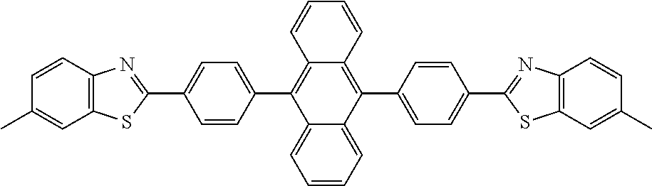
C12=C(C3=CC=C(C4=NC5=C(S4)C=C(C)C=C5)C=C3)C3=CC=CC=C3C(C3=CC=C(C4=NC5=C(S4)C=C(C)C=C5)C=C3)=C1C=CC=C2
